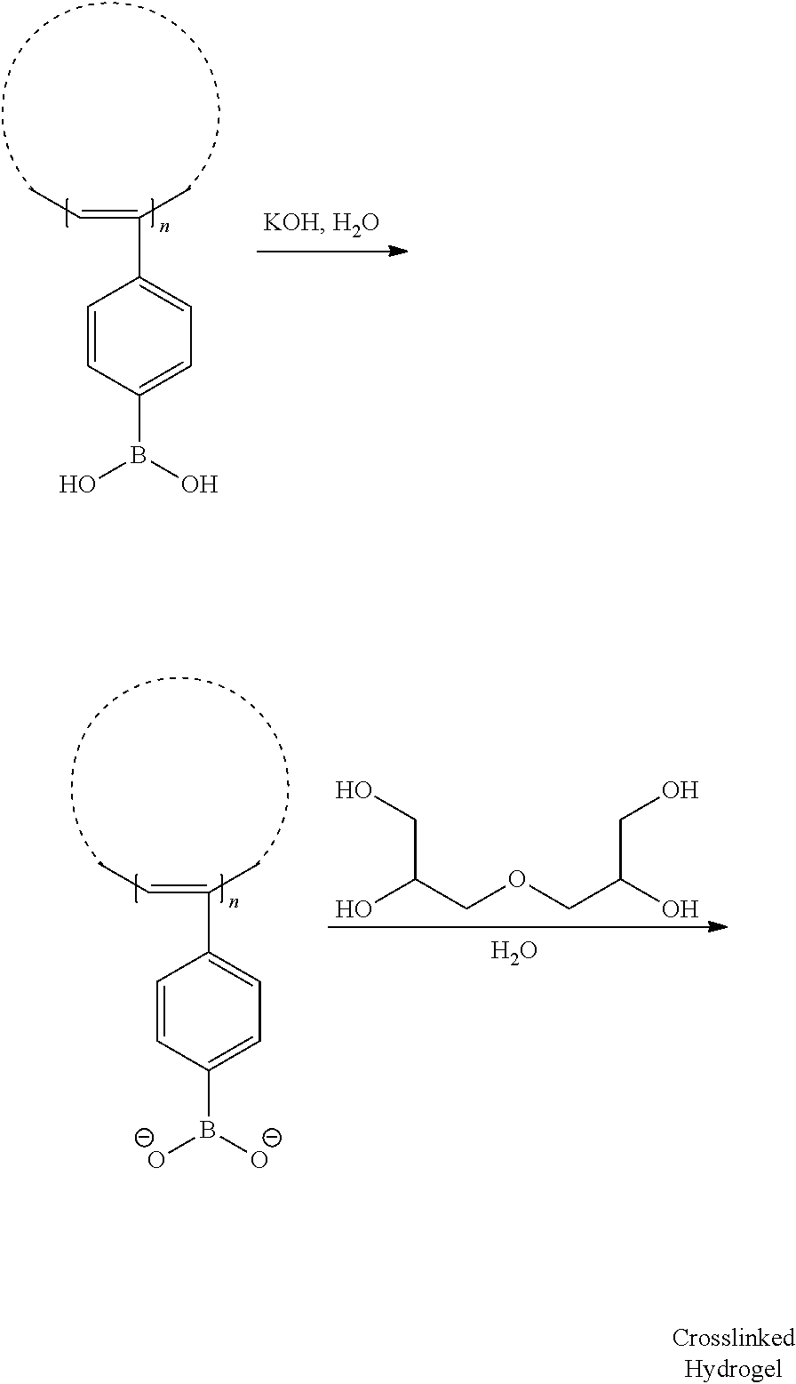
C(=C(C)C1=CC=C(B(O)O)C=C1)C.C(=C(C)C1=CC=C(B([O-])[O-])C=C1)C.OC(COCC(O)CO)CO.O
